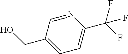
N1=CC(CO)=CC=C1C(F)(F)F
